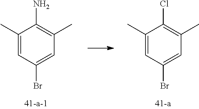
C1(C)=CC(Br)=CC(C)=C1N.C1(C)=CC(Br)=CC(C)=C1Cl
